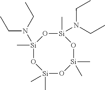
[Si]1(C)(N(CC)CC)O[Si](C)(N(CC)CC)O[Si](C)(C)O[Si](C)(C)O1
